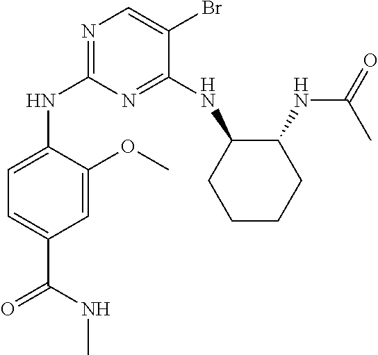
N1=C(NC2CCCCC2NC(=O)C)C(Br)=CN=C1NC1=CC=C(C(NC)=O)C=C1OC
